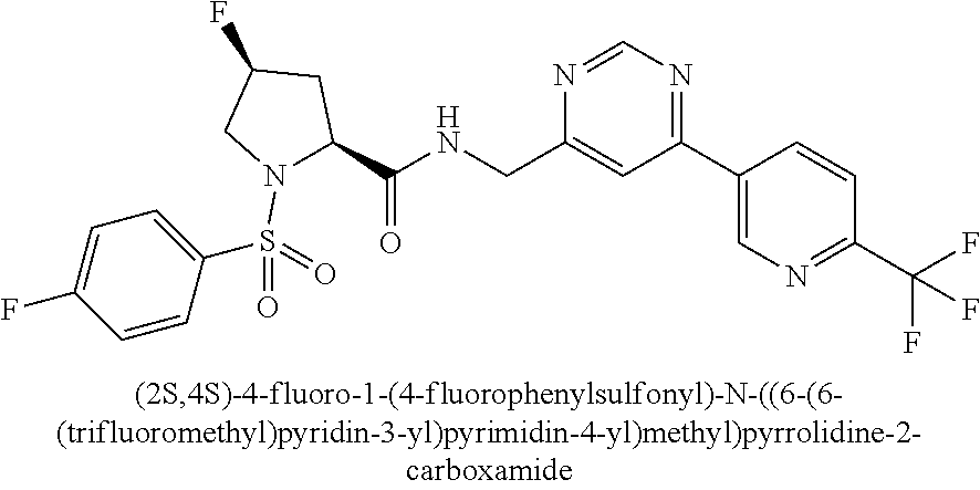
C1(C2=CN=C(C(F)(F)F)C=C2)=NC=NC(CNC(C2N(S(=O)(=O)C3=CC=C(F)C=C3)CC(F)C2)=O)=C1
